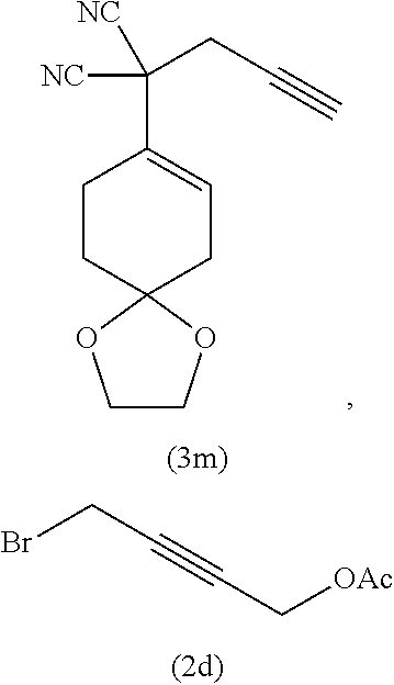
C1(C(CC#C)([NC])[NC])=CCC2(CC1)OCCO2.BrCC#CC[OAc]
